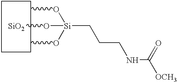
[Si](CCCNC([OCH3])=O)(O[SiO2])(OC)OC
